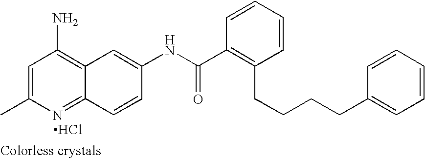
Cl.CC1=CC(N)=C2C(=N1)C=CC(NC(C1=C(CCCCC3=CC=CC=C3)C=CC=C1)=O)=C2
